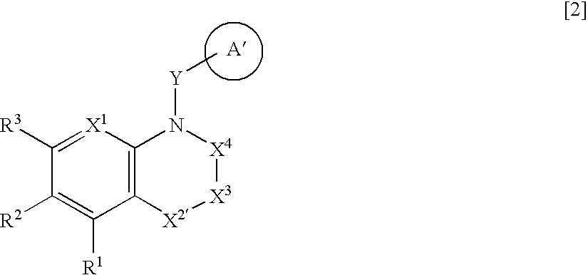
C12=C([X1]=C([R3])C([R2])=C1[R1])N([Y]C)[X4][X3][X2]2
